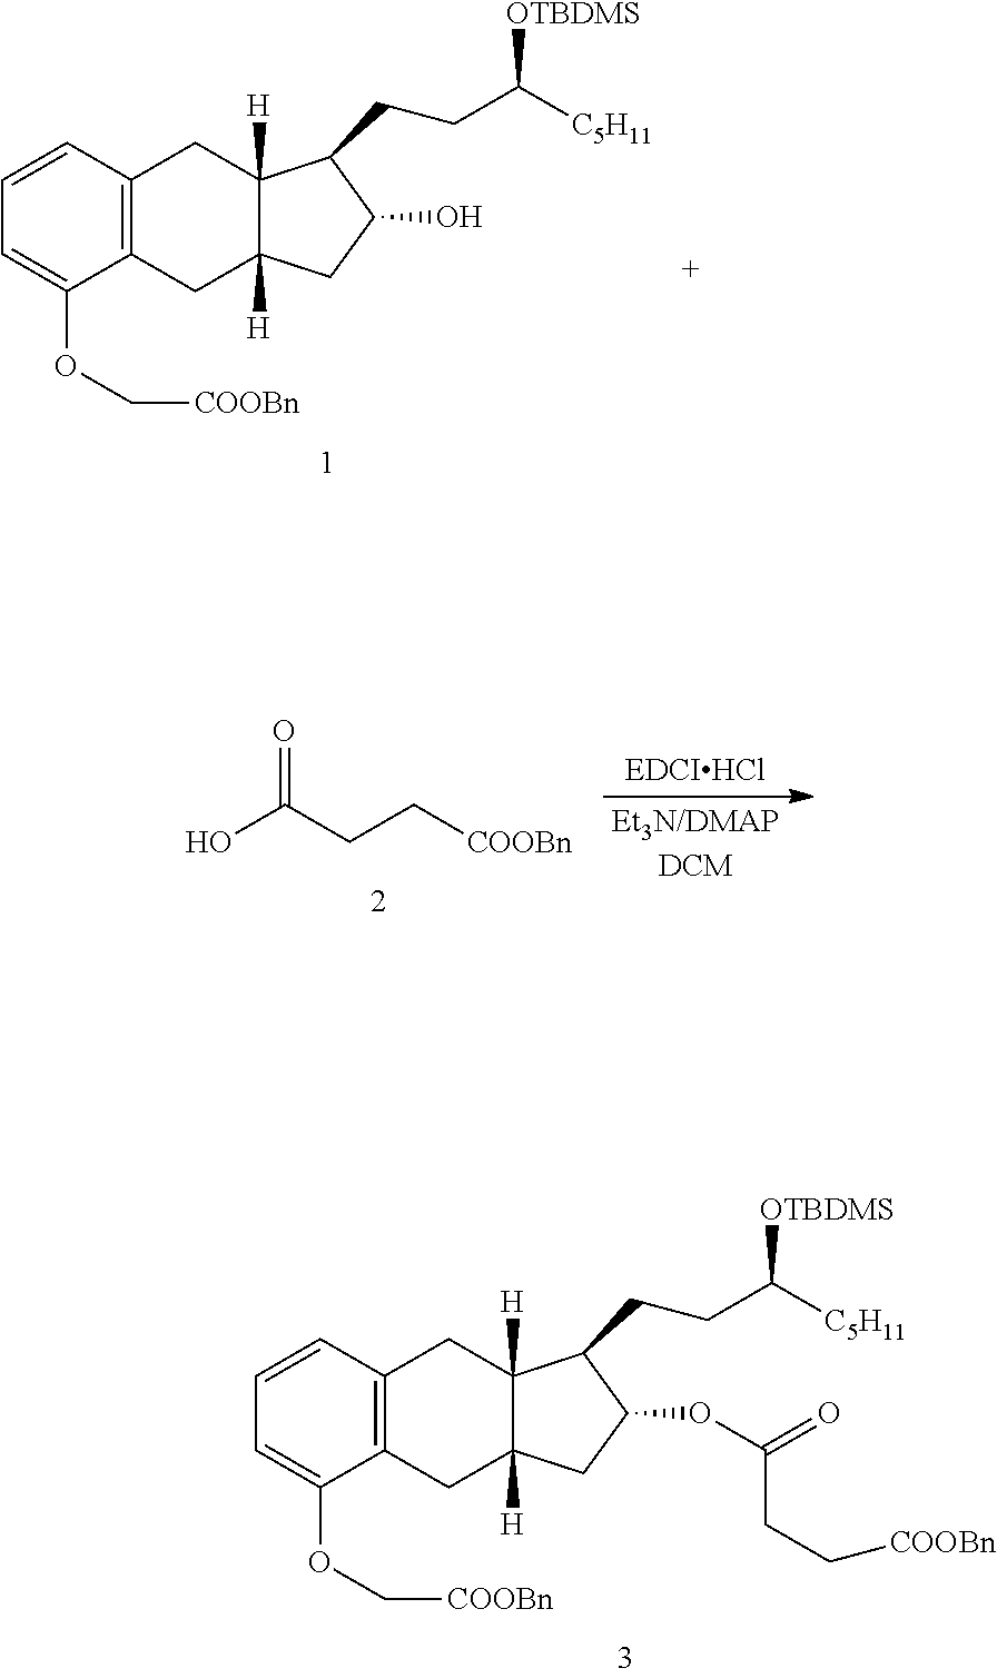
C12=C(C=CC=C1OC[COOBn])CC1([H])C([H])(C2)CC(O)C1CCC([C5H11])[OTBDMS].C12=C(C=CC=C1OC[COOBn])CC1([H])C([H])(C2)CC(OC(=O)CC[COOBn])C1CCC([C5H11])[OTBDMS].O=C(CC[COOBn])O
